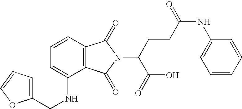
C12=C(C=CC=C1NCC1=CC=CO1)C(=O)N(C(CCC(NC1=CC=CC=C1)=O)C(O)=O)C2=O
